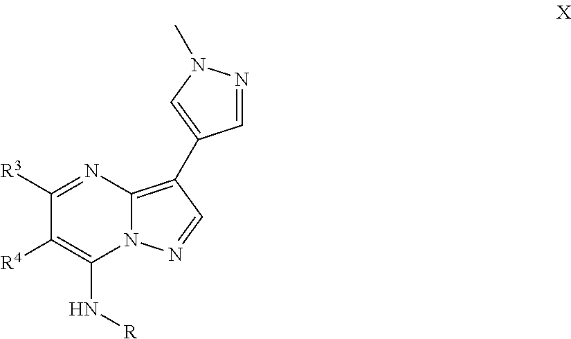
C1([R3])=NC2=C(C3=CN(C)N=C3)C=NN2C(N[R])=C1[R4]
